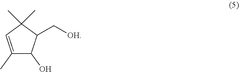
C1(C)=CC(C)(C)C(C[OH])C1O
